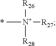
C[N+]([R26])([R28])[R27].*
